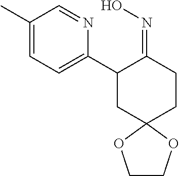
C1(C)=CC=C(C2CC3(CCC2=NO)OCCO3)N=C1
